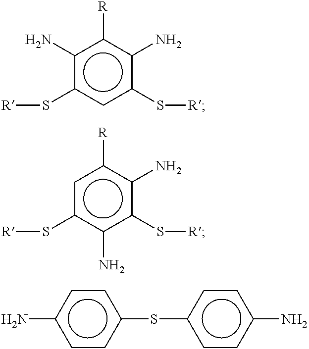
c1(N)c(S[R])cc(S[R])c(N)c1[R].c1c(S[R])c(N)c(S[R])c(N)c1[R].c1(Sc2ccc(N)cc2)ccc(N)cc1
